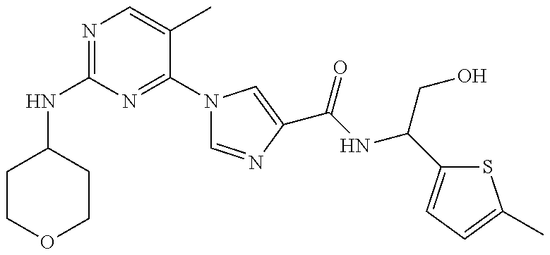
N(C1=NC=C(C)C(N2C=NC(C(=O)NC(C3=CC=C(C)S3)CO)=C2)=N1)C1CCOCC1
